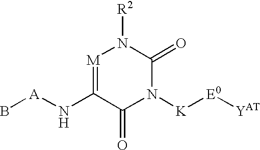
[M]1=C(N[A]B)C(=O)N([K][E0][YAT])C(=O)N1[R2]
